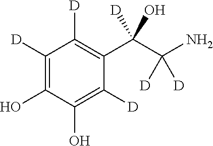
C1([D])=C(O)C(O)=C([D])C(C(C(N)([D])[D])([D])O)=C1[D]
